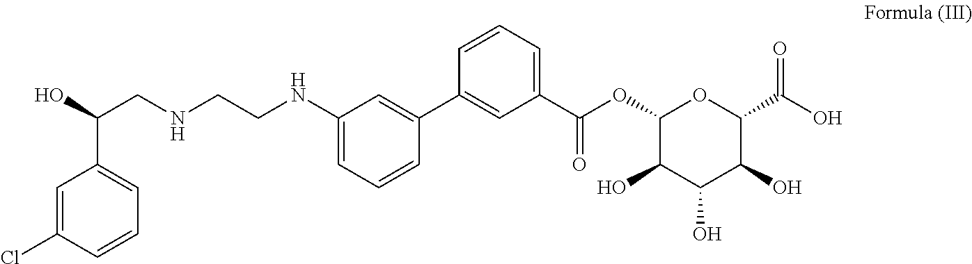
C1=C(Cl)C=CC=C1C(O)CNCCNC1=CC=CC(C2=CC(C(OC3C(O)C(O)C(O)C(C(O)=O)O3)=O)=CC=C2)=C1
